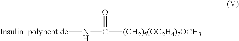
N([Insulin  polypeptide])C(=O)[(CH2)5(OC2H4)7OCH3]
